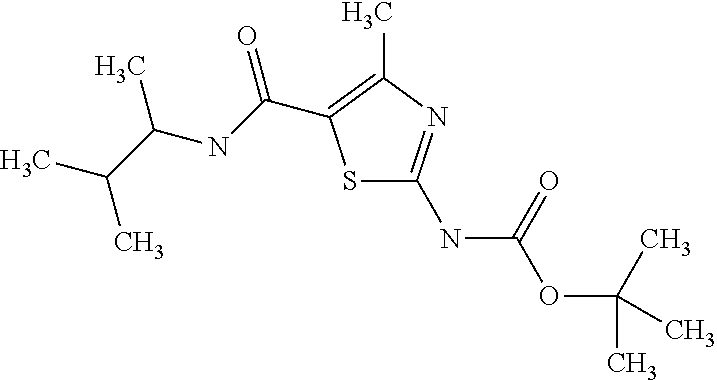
S1C(NC(OC(C)(C)C)=O)=NC(C)=C1C(NC(C(C)C)C)=O
